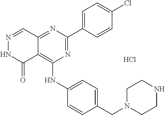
N1=C(C2=CC=C(Cl)C=C2)N=C2C(=C1NC1=CC=C(CN3CCNCC3)C=C1)C(=O)NN=C2.Cl
